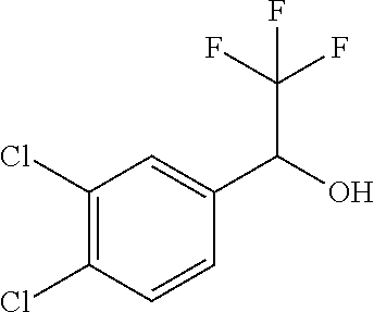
C1(Cl)=C(Cl)C=CC(C(O)C(F)(F)F)=C1
